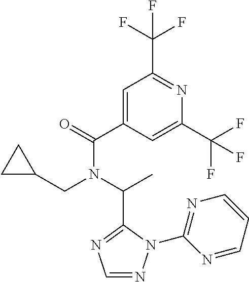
C1(C(=O)N(C(C)C2=NC=NN2C2=NC=CC=N2)CC2CC2)=CC(C(F)(F)F)=NC(C(F)(F)F)=C1
